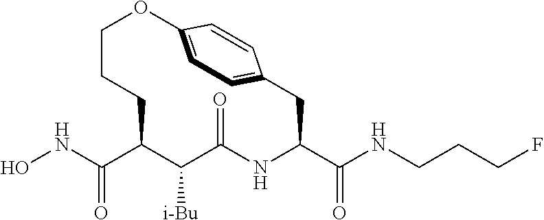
ONC(C1C([i-Bu])C(=O)NC(C(NCCCF)=O)CC2=CC=C(OCCC1)C=C2)=O
